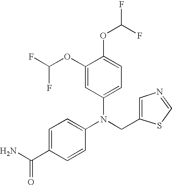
N(CC1=CN=CS1)(C1=CC=C(C(N)=O)C=C1)C1=CC=C(OC(F)F)C(OC(F)F)=C1
